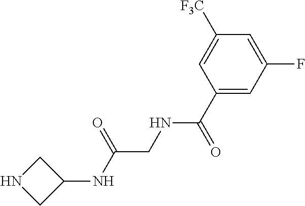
N1CC(NC(CNC(C2=CC(F)=CC([F3C])=C2)=O)=O)C1
